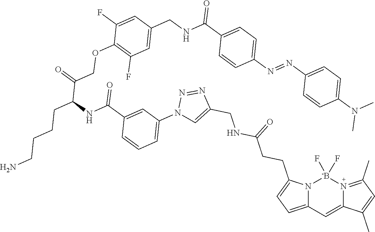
N12C(=CC=C1CCC(NCC1=CN(C3=CC=CC(C(NC(CCCCN)C(=O)COC4=C(F)C=C(CNC(C5=CC=C(N=NC6=CC=C(N(C)C)C=C6)C=C5)=O)C=C4F)=O)=C3)N=N1)=O)C=C1N(=C(C)C=C1C)[-B]2(F)F
